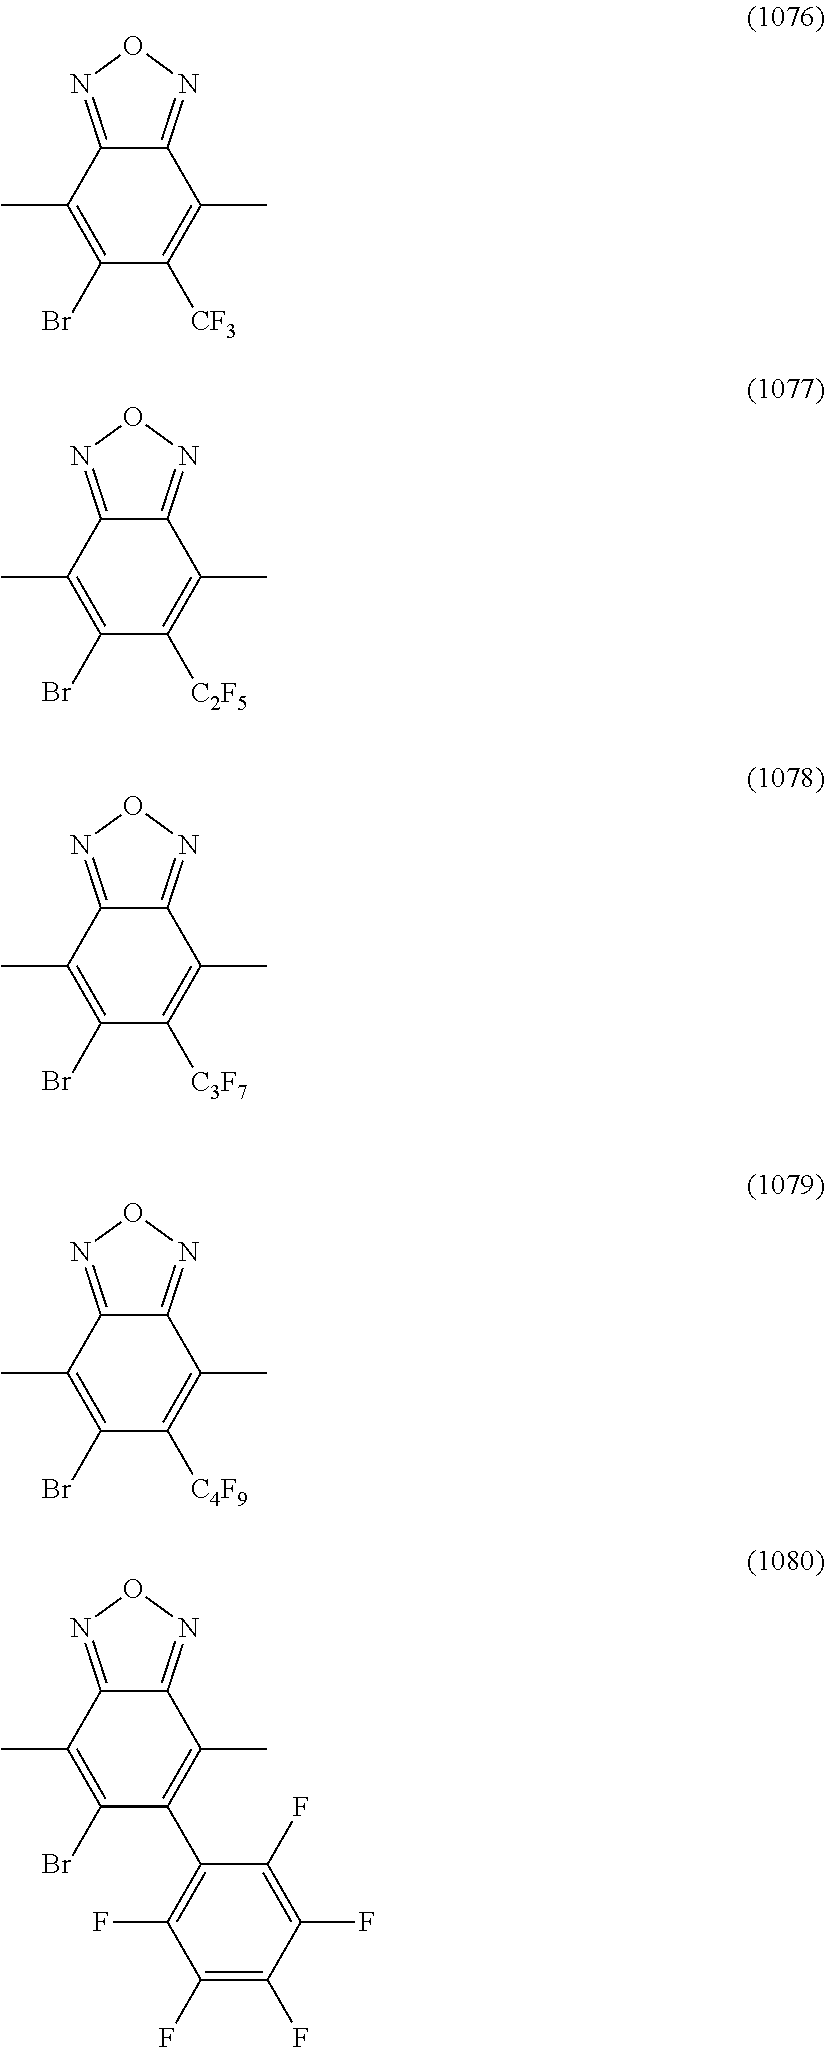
C12=NON=C1C(C)=C([CF3])C(Br)=C2C.C12=NON=C1C(C)=C([C2F5])C(Br)=C2C.C12=NON=C1C(C)=C([C3F7])C(Br)=C2C.C12=NON=C1C(C)=C([C4F9])C(Br)=C2C.C12=NON=C1C(C)=C(C1=C(F)C(F)=C(F)C(F)=C1F)C(Br)=C2C
